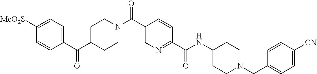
C1=CC(C(C2CCN(C(C3=CN=C(C(NC4CCN(CC5=CC=C([CN])C=C5)CC4)=O)C=C3)=O)CC2)=O)=CC=C1[MeO2S]
